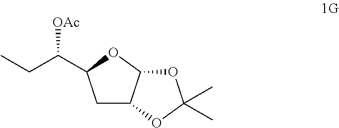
C1C2C(OC1C(CC)[OAc])OC(C)(C)O2
